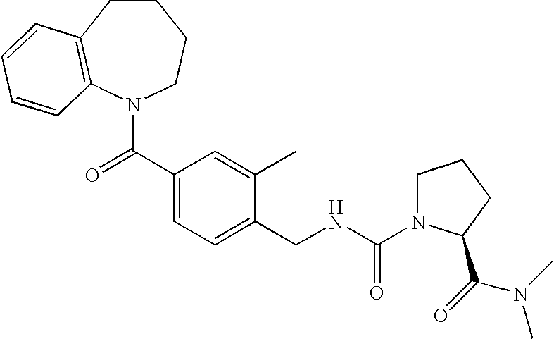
C1CC2=C(N(C(C3=CC=C(CNC(=O)N4CCCC4C(=O)N(C)C)C(C)=C3)=O)CC1)C=CC=C2
